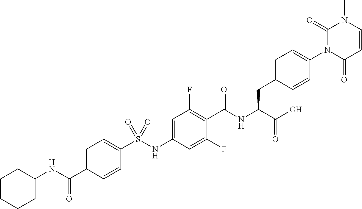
C1=CC(=O)N(C2=CC=C(CC(C(=O)O)NC(=O)C3=C(F)C=C(NS(C4=CC=C(C(=O)NC5CCCCC5)C=C4)(=O)=O)C=C3F)C=C2)C(=O)N1C
